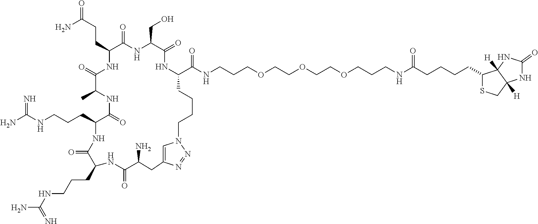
N(CCCC1C(=O)NC(CCCNC(N)=N)C(=O)NC(C)C(=O)NC(CCC(N)=O)C(=O)NC(CO)C(=O)NC(C(NCCCOCCOCCOCCCNC(CCCCC2SCC3([H])C2([H])NC(=O)N3)=O)=O)CCCCN2C=C(CC(N)C(=O)N1)N=N2)C(N)=N
